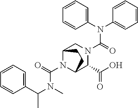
N(C(=O)N1CC2N(C(N(C)C(C3=CC=CC=C3)C)=O)C(C1C(O)=O)CC2)(C1=CC=CC=C1)C1=CC=CC=C1
